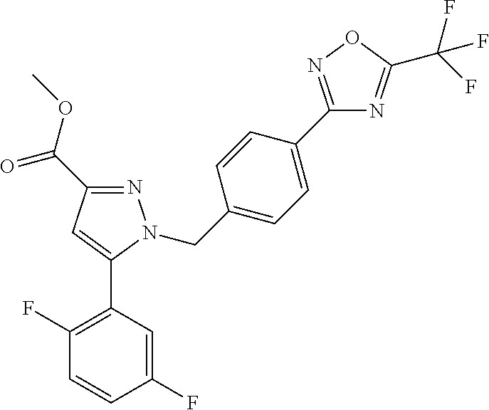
N1=C(C(=O)OC)C=C(C2=C(F)C=CC(F)=C2)N1CC1=CC=C(C2=NOC(C(F)(F)F)=N2)C=C1
